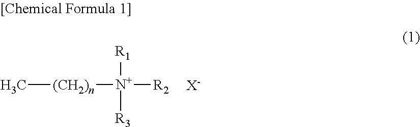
C[(CH2)n][N+]([R1])([R3])[R2].[X-]
